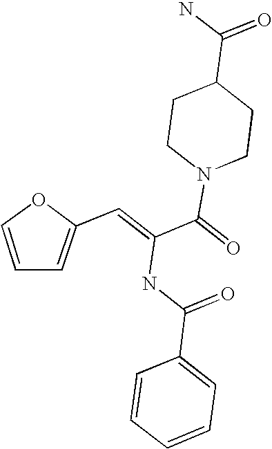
C1(C(N)=O)CCN(C(=O)C(=CC2=CC=CO2)NC(C2=CC=CC=C2)=O)CC1
